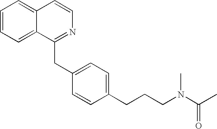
C1=CC=C2C(=C1)C=CN=C2CC1=CC=C(CCCN(C(C)=O)C)C=C1
